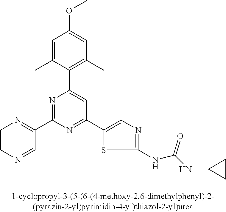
C1=C(C)C(C2=CC(C3=CN=C(NC(NC4CC4)=O)S3)=NC(C3=NC=CN=C3)=N2)=C(C)C=C1OC
